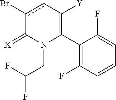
C1(C2=C([Y])cc(Br)C(=[X])N2CC(F)F)=C(F)C=CC=C1F
